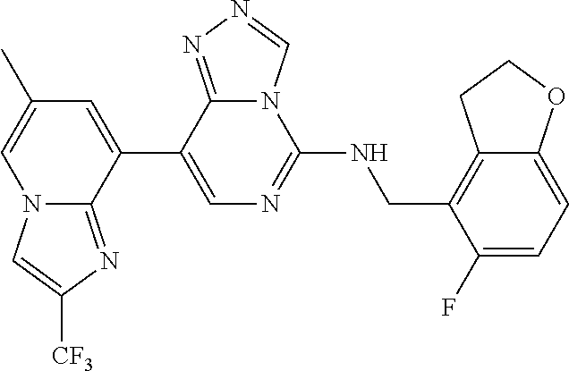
C12=C(CNC3=NC=C(C4=CC(C)=CN5C4=NC([CF3])=C5)C4=NN=CN34)C(F)=CC=C1OCC2
